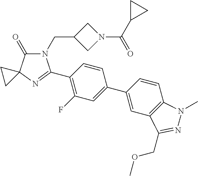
N1(CC2CN(C(C3CC3)=O)C2)C(=O)C2(N=C1C1=C(F)C=C(C3=CC4=C(C=C3)N(C)N=C4COC)C=C1)CC2
